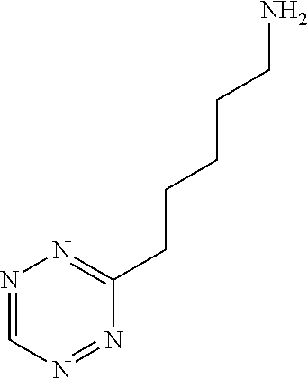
N1=CN=NC(CCCCCN)=N1
